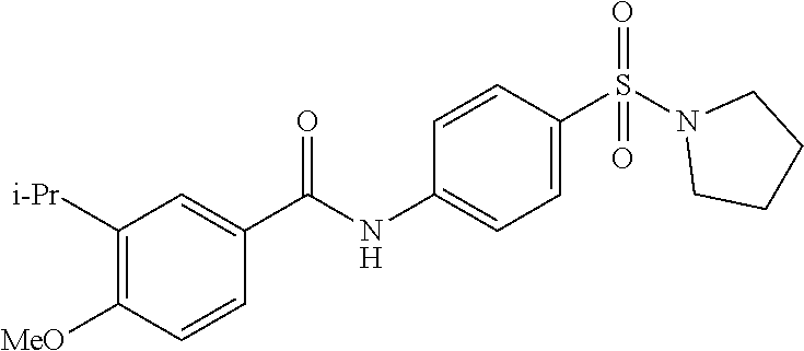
C1([i-Pr])=C([MeO])C=CC(C(NC2=CC=C(S(N3CCCC3)(=O)=O)C=C2)=O)=C1
